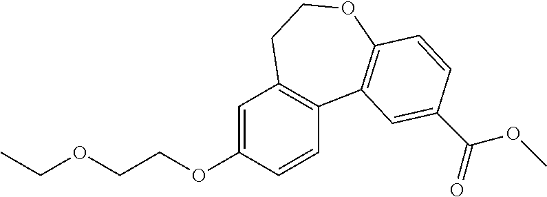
C1=C(OCCOCC)C=CC2=C1CCOC1=C2C=C(C(OC)=O)C=C1
